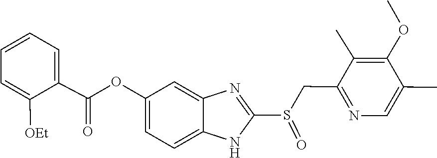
C1=C([OEt])C(C(=O)OC2=CC=C3NC(S(CC4=NC=C(C)C(OC)=C4C)=O)=NC3=C2)=CC=C1
